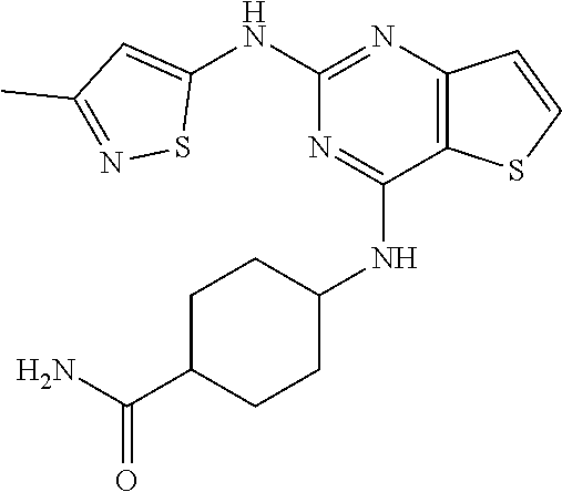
C1(NC2=CC(C)=NS2)=NC2=C(C(NC3CCC(C(N)=O)CC3)=N1)SC=C2
